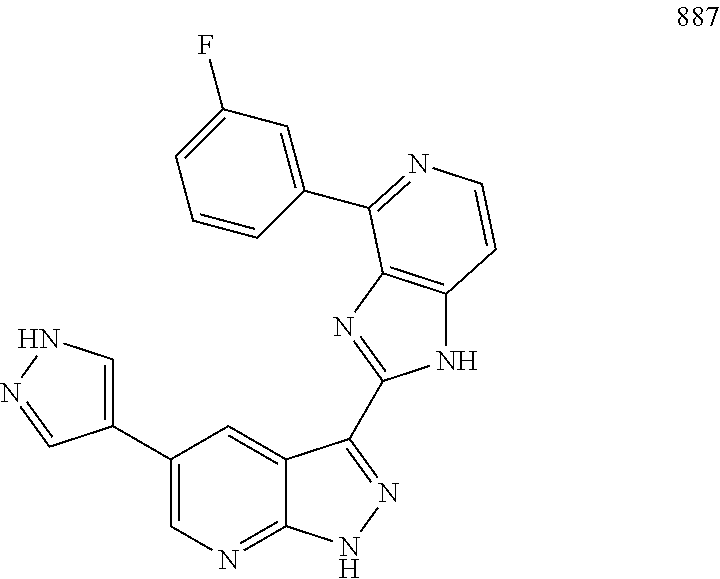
C1(C2=CNN=C2)=CN=C2C(=C1)C(C1=NC3=C(N1)C=CN=C3C1=CC(F)=CC=C1)=NN2
